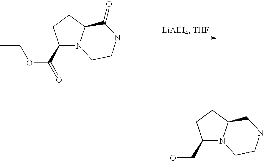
C1(C(=O)OCC)N2C(CC1)C(=O)NCC2.C1(CO)N2C(CC1)CNCC2
